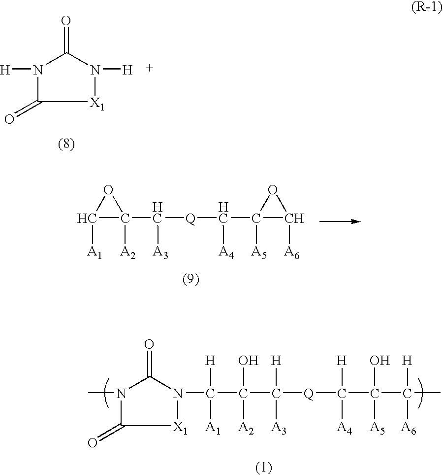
[X1]1N([H])C(=O)N([H])C1=O.C1([A1])C(C([Q]C(C2([A5])C([A6])O2)[A4])[A3])([A2])O1.[X1]1N(C(C(C([H])([Q]C(C(C(C)([A6])[H])(O)[A5])([H])[A4])[A3])([A2])O)([A1])[H])C(=O)N(C)C1=O
